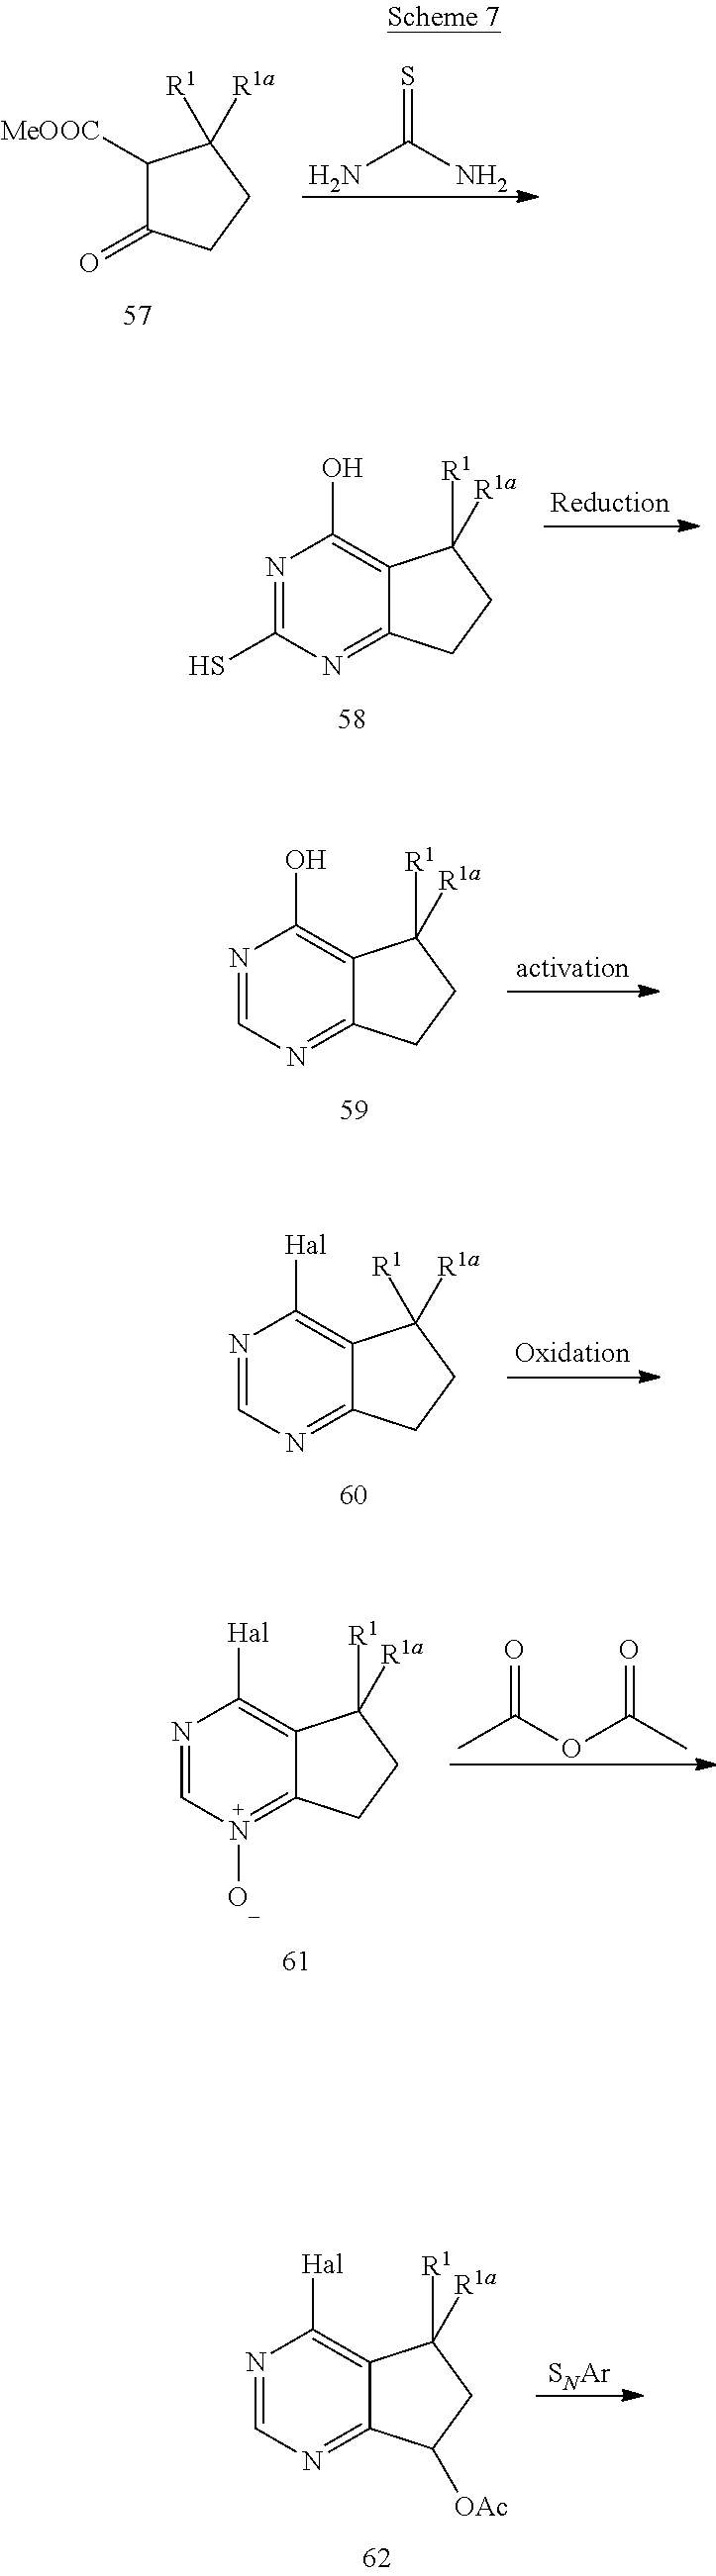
C1([MeOOC])C(=O)CCC1([R1])[R1a].NC(N)=S.N1=C(S)N=C2C(=C1O)C([R1a])([R1])CC2.N1=CN=C2C(=C1O)C([R1a])([R1])CC2.N1=CN=C2C(=C1[Hal])C([R1a])([R1])CC2.CC(OC(=O)C)=O.N1=CN([O_])=C2C(=C1[Hal])C([R1a])([R1])CC2.N1=CN=C2C(=C1[Hal])C([R1a])([R1])CC2[OAc].[SNAr]
